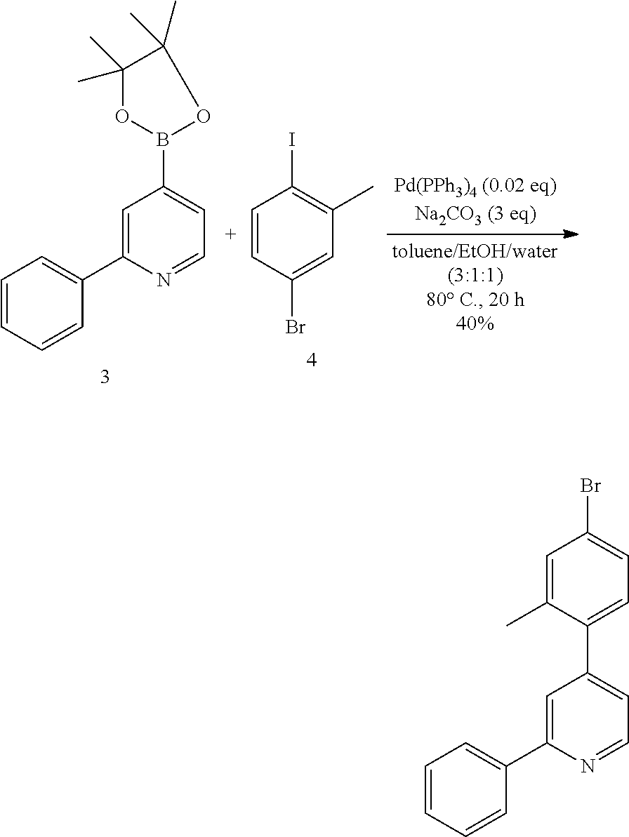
C1=C(B2OC(C)(C)C(C)(C)O2)C=C(C2=CC=CC=C2)N=C1.C1(C)=C(I)C=CC(Br)=C1.C1=C(C2=CC=C(Br)C=C2C)C=C(C2=CC=CC=C2)N=C1
